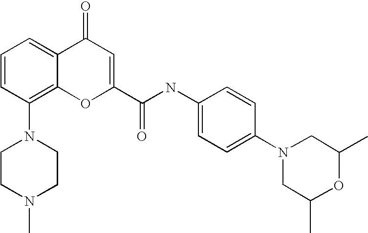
C1=CC(N2CCN(C)CC2)=C2C(=C1)C(=O)C=C(C(NC1=CC=C(N3CC(C)OC(C)C3)C=C1)=O)O2
